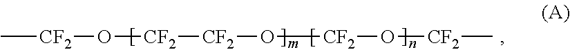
C[CF2]O[CF2][CF2]O[CF2]O[CF2]C
